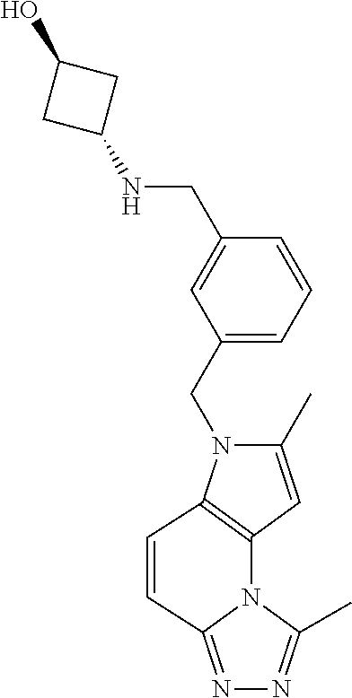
C1(C)=CC2=C(N1CC1=CC=CC(CNC3CC(O)C3)=C1)C=CC1=NN=C(C)N12
